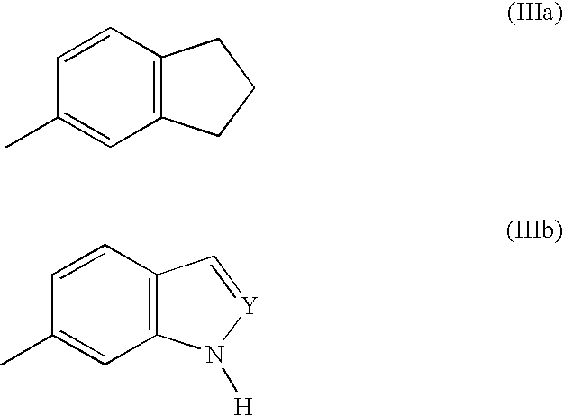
C1=CC(C)=CC2=C1CCC2.C1=CC(C)=CC2=C1C=[Y]N2[H]
